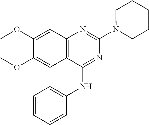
C12=C(C(NC3=CC=CC=C3)=NC(N3CCCCC3)=N1)C=C(OC)C(OC)=C2
